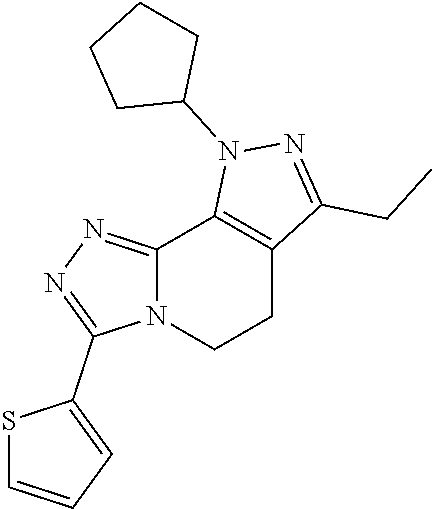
C12=NN=C(C3=CC=CS3)N1CCC1=C2N(C2CCCC2)N=C1CC
